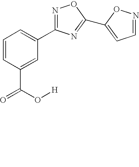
C1=CC(C(=O)O[H])=CC(C2=NOC(C3=CC=NO3)=N2)=C1
